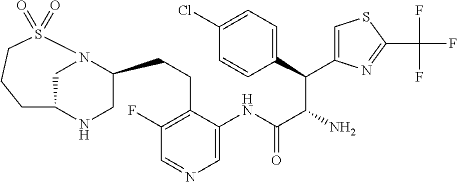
C1N2C(CCC3=C(F)C=NC=C3NC(C(N)C(C3=CC=C(Cl)C=C3)C3=CSC(C(F)(F)F)=N3)=O)CNC1CCCS2(=O)=O
